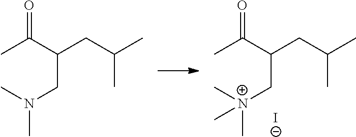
CN(C)CC(CC(C)C)C(C)=O.C[N+](C)(CC(CC(C)C)C(C)=O)C.[I-]
